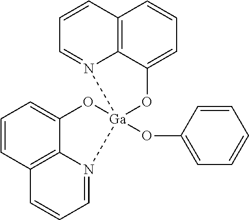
C1=CC2=C3C(=C1)O[Ga]1(OC4=CC=CC=C4)(N3=CC=C2)N2=CC=CC3=C2C(=CC=C3)O1
